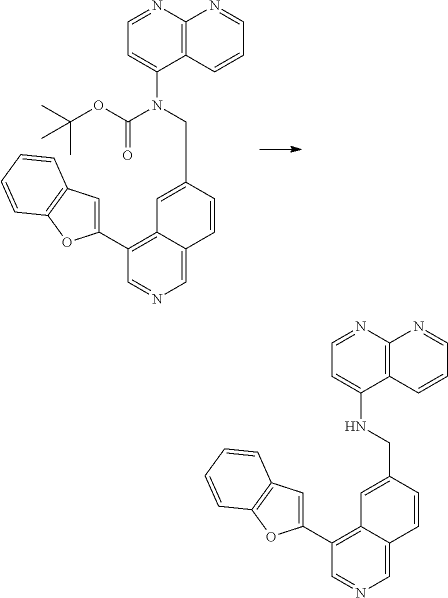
C12=C(N=CC=C1N(C(=O)OC(C)(C)C)CC1=CC3=C(C4=CC5=C(O4)C=CC=C5)C=NC=C3C=C1)N=CC=C2.C12=C(N=CC=C1NCC1=CC3=C(C4=CC5=C(O4)C=CC=C5)C=NC=C3C=C1)N=CC=C2
